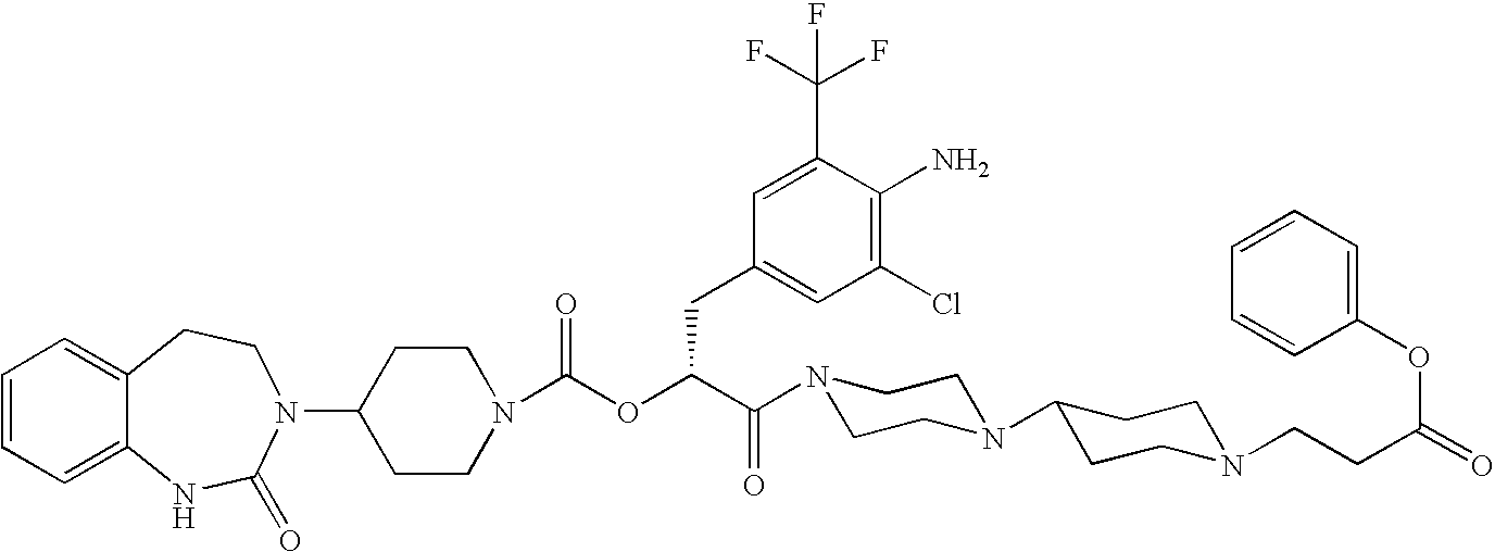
C12=CC=CC=C1NC(=O)N(C1CCN(C(OC(C(=O)N3CCN(C4CCN(CCC(=O)OC5=CC=CC=C5)CC4)CC3)CC3=CC(Cl)=C(N)C(C(F)(F)F)=C3)=O)CC1)CC2
